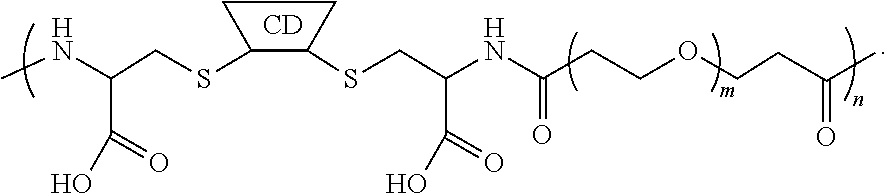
C1C(SCC(NC)C(=O)O)C(SCC(NC(CCOCCC(C)=O)=O)C(=O)O)C1.[CD]
